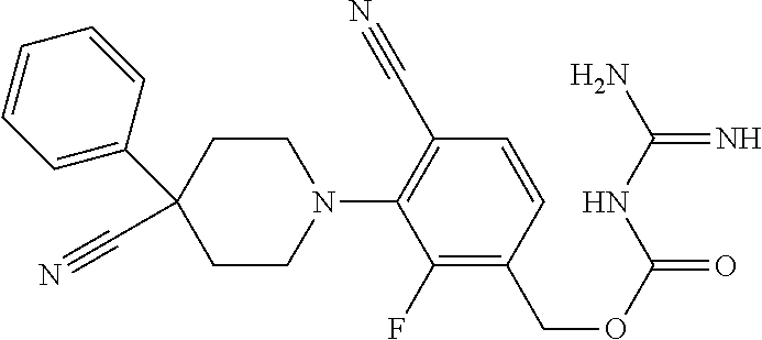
C1(N2CCC(C#N)(C3=CC=CC=C3)CC2)=C(C#N)C=CC(COC(=O)NC(N)=N)=C1F
